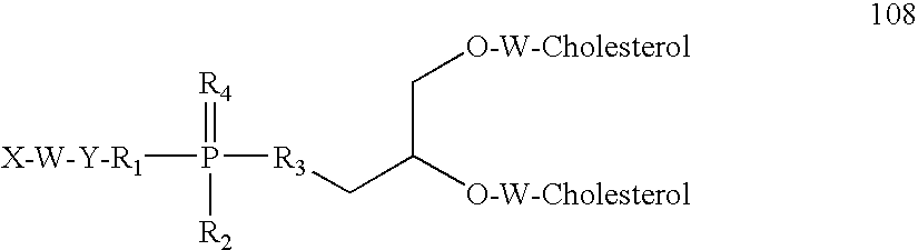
[X-W-Y-R1]P([R3]CC(C[O-W-Cholesterol])[O-W-Cholesterol])(=[R4])[R2]
